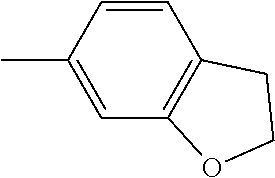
CC1=CC2=C(C=C1)CCO2
